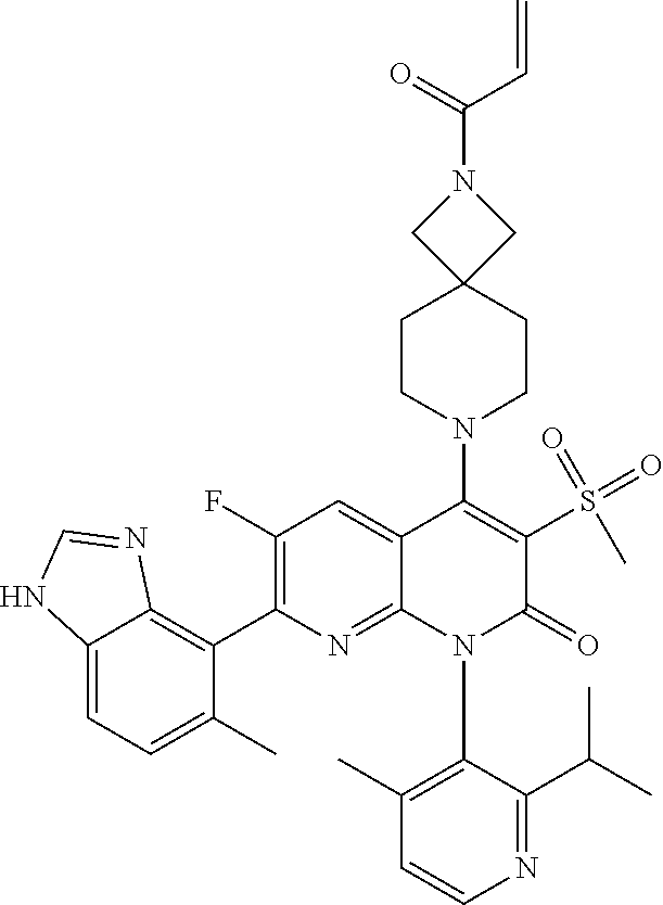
C1=CN=C(C(C)C)C(N2C(=O)C(S(=O)(=O)C)=C(N3CCC4(CN(C(=O)C=C)C4)CC3)C3=CC(F)=C(C4=C5C(=CC=C4C)NC=N5)N=C23)=C1C
